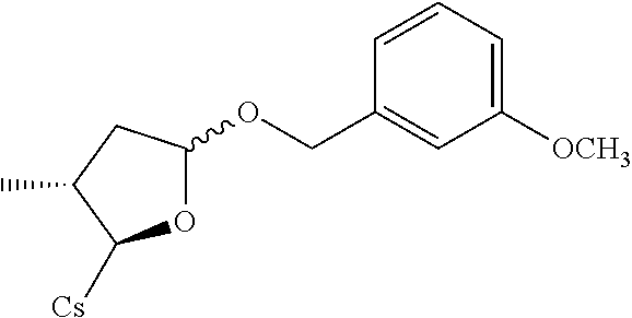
O1C(OCC2=CC([OCH3])=CC=C2)CC(C)C1[Cs]
